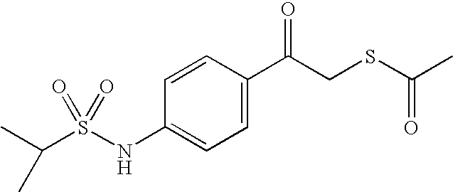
C(C)(S(NC1=CC=C(C(CSC(=O)C)=O)C=C1)(=O)=O)C
